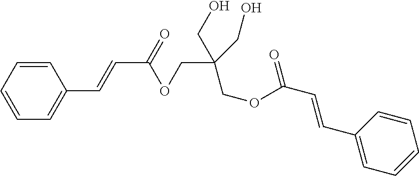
C1=CC=CC=C1C=CC(OCC(CO)(CO)COC(C=CC1=CC=CC=C1)=O)=O
